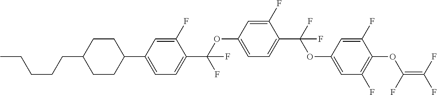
O(C1=CC=C(C(F)(OC2=CC(F)=C(OC(=C(F)F)F)C(F)=C2)F)C(F)=C1)C(C1=CC=C(C2CCC(CCCCC)CC2)C=C1F)(F)F
